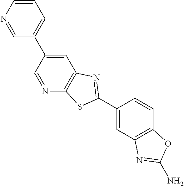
C1(C2=NC3=C(N=CC(C4=CC=CN=C4)=C3)S2)=CC2=C(C=C1)OC(N)=N2
